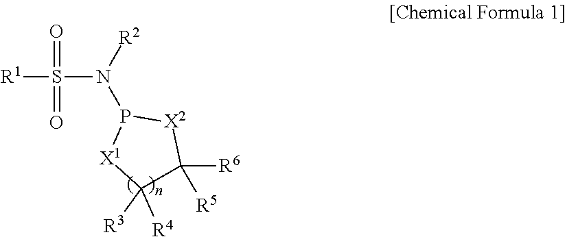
[R1]S(N([R2])P1[X1]C([R3])([R4])C([R5])([R6])[X2]1)(=O)=O
